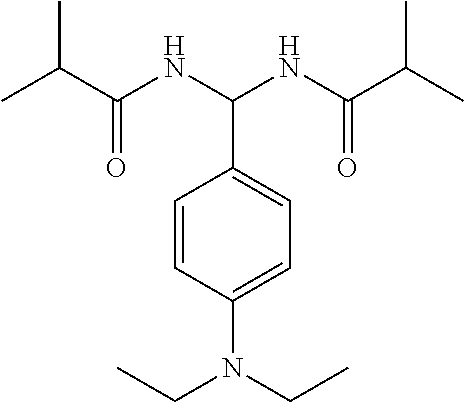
CC(C(NC(NC(C(C)C)=O)C1=CC=C(N(CC)CC)C=C1)=O)C
